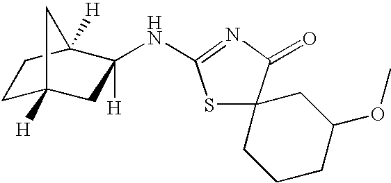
C1C2([H])CC(NC3=NC(=O)C4(S3)CCCC(OC)C4)([H])C([H])(C1)C2
